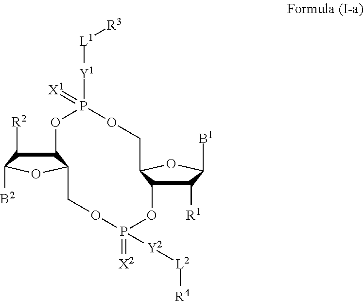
C1([R2])C2C(OC1[B2])COP(=[X2])([Y2][L2][R4])OC1C([R1])C([B1])OC1COP([Y1][L1][R3])(=[X1])O2
